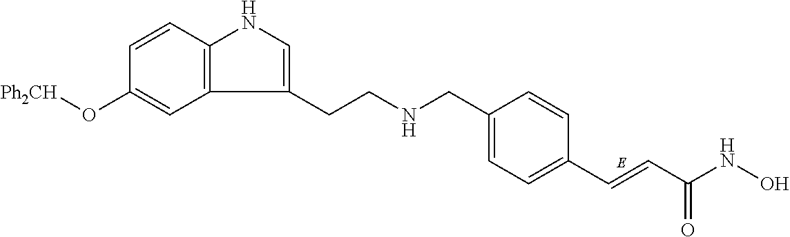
C12=C(C=CC(O[Ph2CH])=C1)NC=C2CCNCC1=CC=C(C=CC(NO)=O)C=C1
